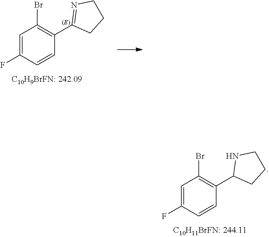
C1=C(F)C=CC(C2=NCCC2)=C1Br.C1=C(F)C=CC(C2CCCN2)=C1Br
